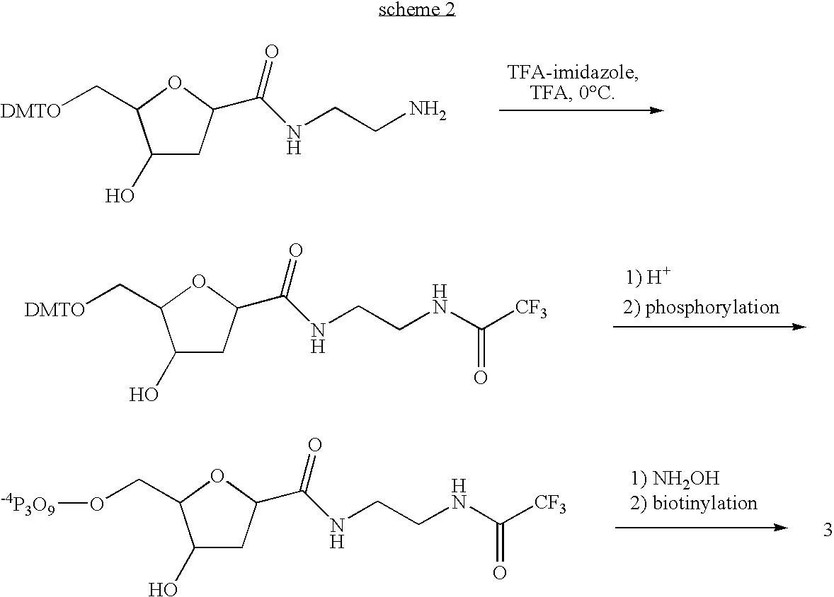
C1(O)CC(C(=O)NCCN)OC1C[DMTO].C1(O)CC(C(=O)NCCNC([CF3])=O)OC1C[DMTO].C1(O)CC(C(=O)NCCNC([CF3])=O)OC1CO[-4P3O9]
